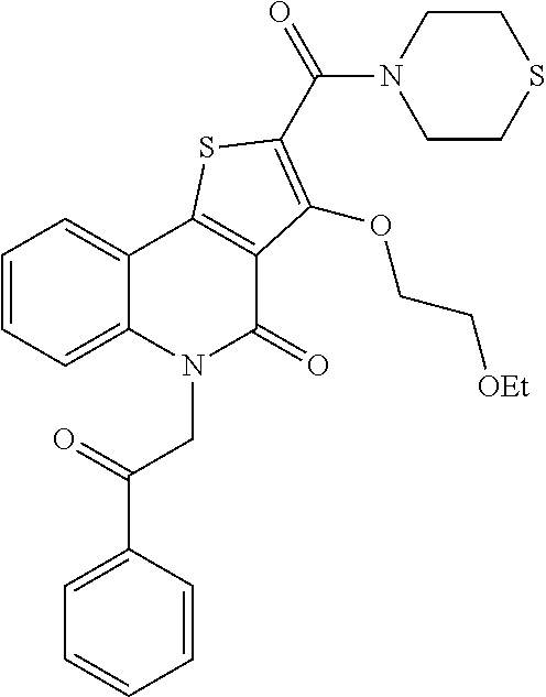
C1(C(=O)CN2C(=O)C3=C(C4=CC=CC=C24)SC(C(N2CCSCC2)=O)=C3OCC[OEt])=CC=CC=C1
